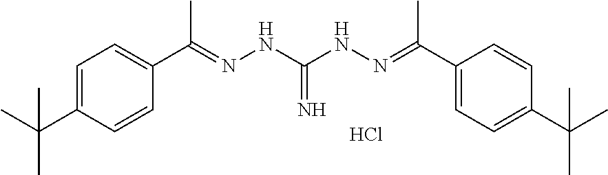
C1=C(C(C)(C)C)C=CC(C(=NNC(=N)NN=C(C2=CC=C(C(C)(C)C)C=C2)C)C)=C1.Cl
